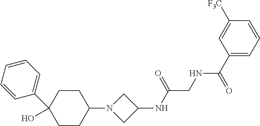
C1(C(=O)NCC(NC2CN(C3CCC(C4=CC=CC=C4)(O)CC3)C2)=O)=CC=CC([F3C])=C1
